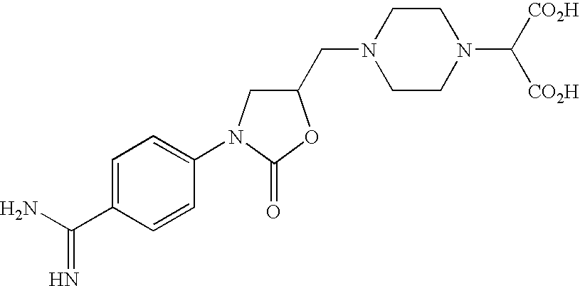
C1=C(C(N)=N)C=CC(N2CC(CN3CCN(C([CO2H])[CO2H])CC3)OC2=O)=C1
